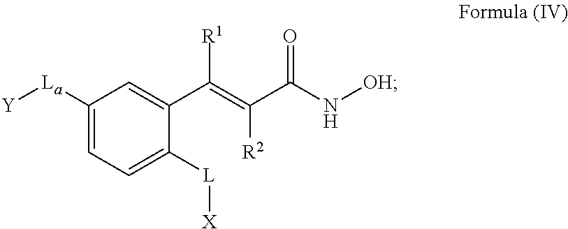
C1=C([L][X])C(C(=C([R2])C(=O)N[OH])[R1])=CC([La][Y])=C1
